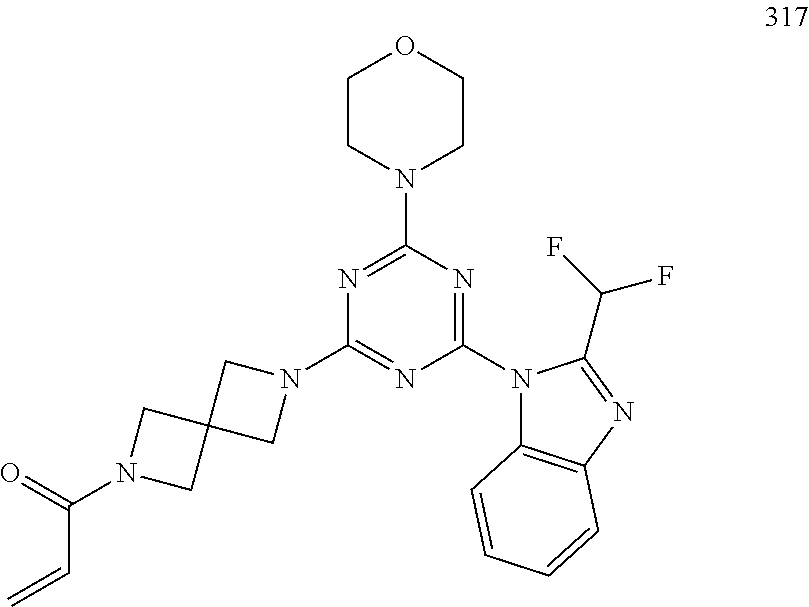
N1=C(N2CCOCC2)N=C(N2C3=C(N=C2C(F)F)C=CC=C3)N=C1N1CC2(C1)CN(C(=O)C=C)C2
